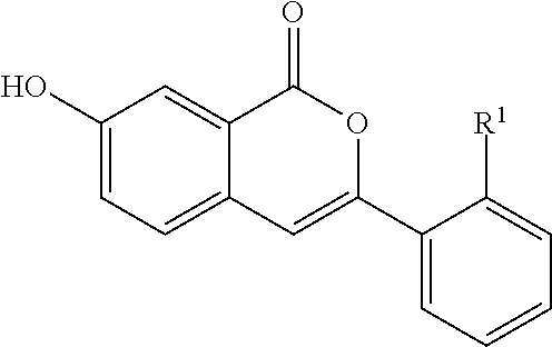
C1(O)=CC=C2C(=C1)C(=O)OC(C1=CC=CC=C1[R1])=C2
